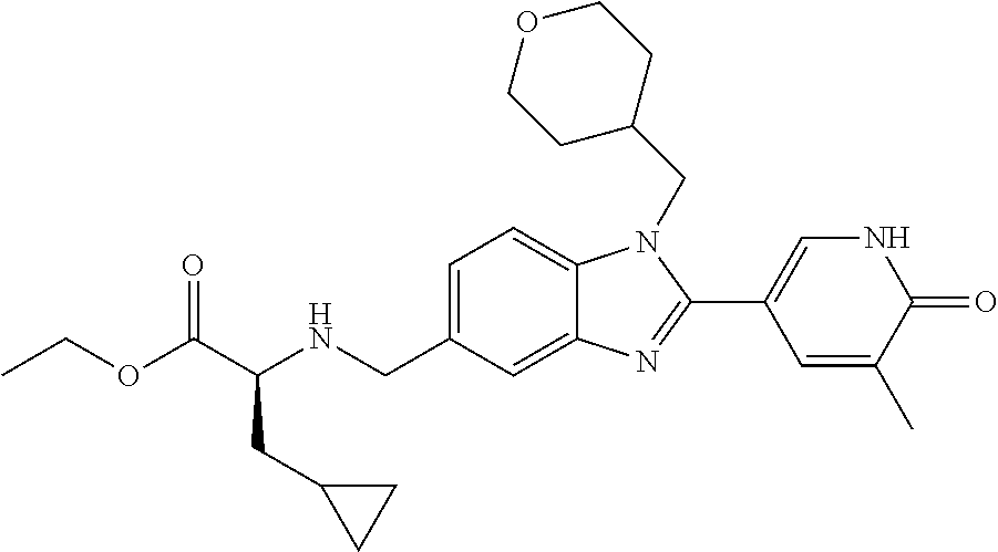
C1=C(CNC(C(OCC)=O)CC2CC2)C=C2C(=C1)N(CC1CCOCC1)C(C1=CNC(=O)C(C)=C1)=N2
